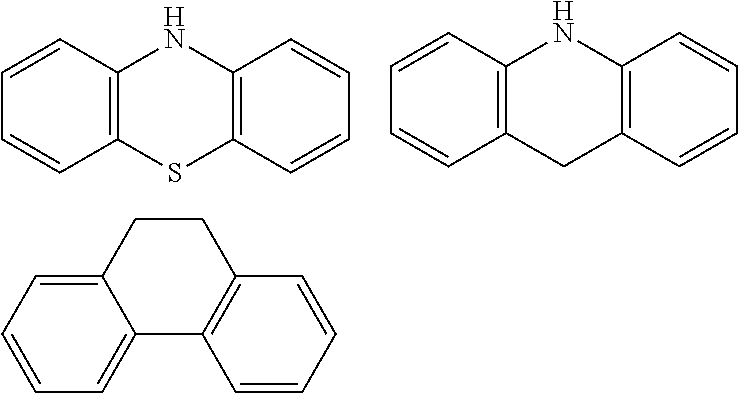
C1=CC2=C(C=C1)SC1=C(N2)C=CC=C1.C1=CC2=C(C=C1)CC1=C(N2)C=CC=C1.C1=C2C(=CC=C1)C1=C(CC2)C=CC=C1
